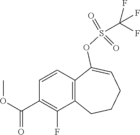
C1=CC2=C(C(F)=C1C(OC)=O)CCCC=C2OS(=O)(C(F)(F)F)=O
